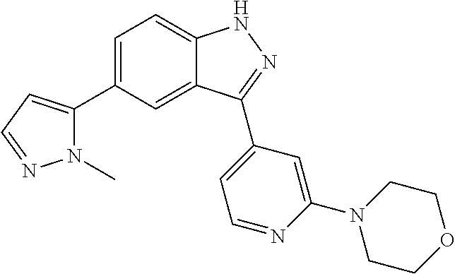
C1=C(C2=CC=NN2C)C=C2C(=C1)NN=C2C1=CC=NC(N2CCOCC2)=C1
